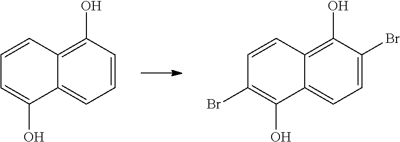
C1=CC(O)=C2C(=C1)C(O)=CC=C2.C1=C(Br)C(O)=C2C(=C1)C(O)=C(Br)C=C2
